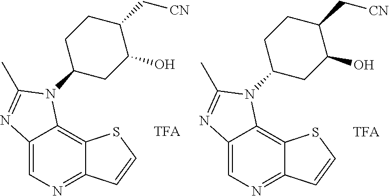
C1C(N2C3=C4C(=NC=C3N=C2C)C=CS4)CC(O)C(C[CN])C1.C1C(N2C3=C4C(=NC=C3N=C2C)C=CS4)CC(O)C(C[CN])C1
